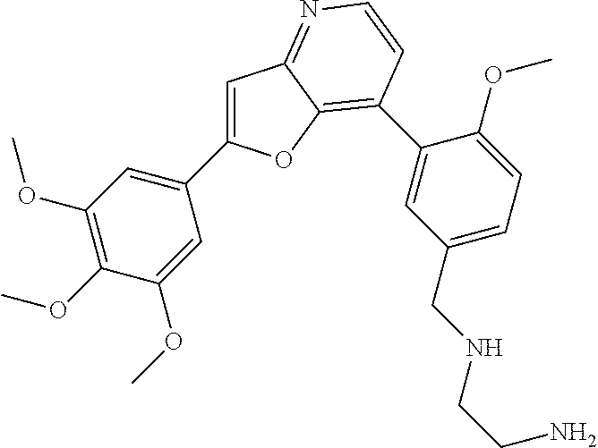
C1=C(OC)C(OC)=C(OC)C=C1C1=CC2=NC=CC(C3=CC(CNCCN)=CC=C3OC)=C2O1
